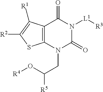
C12=C(N(CC(O[R4])[R5])C(=O)N([L1][R3])C1=O)SC([R2])=C2[R1]
